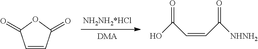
[DMA].C1=CC(=O)OC1=O.OC(C=CC([NHNH2])=O)=O
